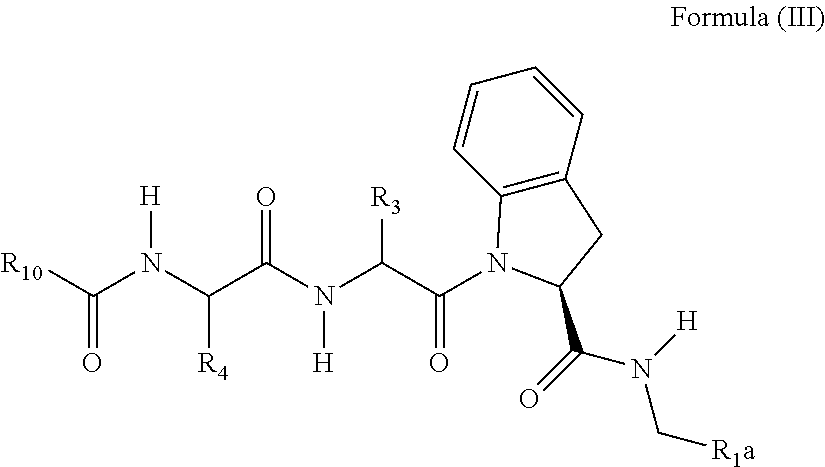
C12=C(C=CC=C1)CC(C(N(C[R1a])[H])=O)N2C(=O)C(N(C(C(N(C([R10])=O)[H])[R4])=O)[H])[R3]
